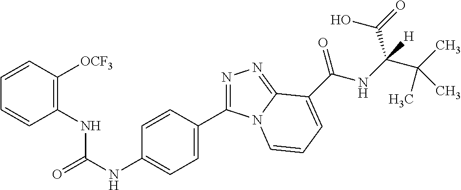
C1=CC([OCF3])=C(NC(NC2=CC=C(C3=NN=C4N3C=CC=C4C(NC(C(C)(C)C)(C(=O)O)[H])=O)C=C2)=O)C=C1
